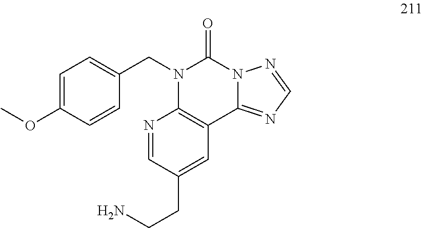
C1=C(OC)C=CC(CN2C3=C(C4=NC=NN4C2=O)C=C(CCN)C=N3)=C1
